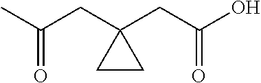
C(CC1(CC(O)=O)CC1)(C)=O
